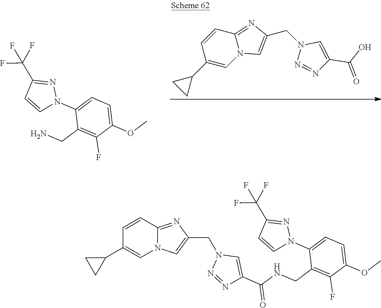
N12C(=NC(CN3N=NC(C(=O)O)=C3)=C1)C=CC(C1CC1)=C2.C1(N2N=C(C(F)(F)F)C=C2)=CC=C(OC)C(F)=C1CN.N12C(=NC(CN3N=NC(C(=O)NCC4=C(F)C(OC)=CC=C4N4N=C(C(F)(F)F)C=C4)=C3)=C1)C=CC(C1CC1)=C2
